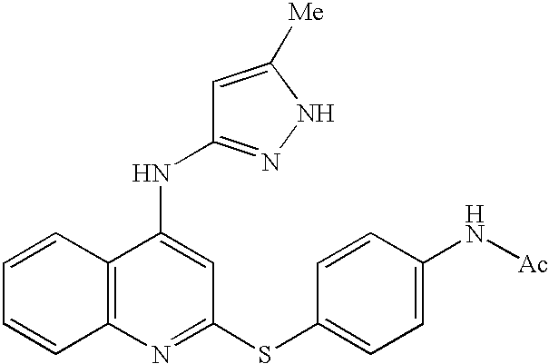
C12=C(N=C(SC3=CC=C(N[Ac])C=C3)C=C1NC1=NNC([Me])=C1)C=CC=C2
